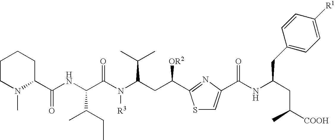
C1CN(C)C(C(NC(C(N(C(C(C)C)CC([OR2])C2=NC(C(NC(CC([COOH])C)CC3=CC=C([R1])C=C3)=O)=CS2)[R3])=O)C(CC)C)=O)CC1
